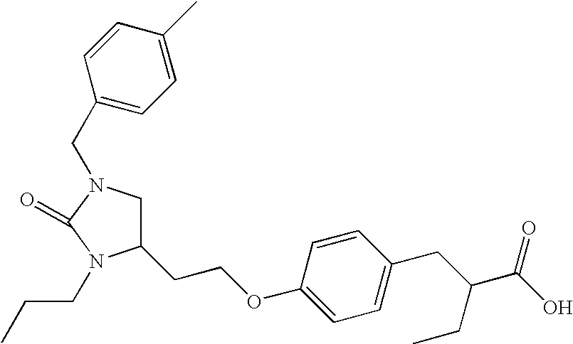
C1N(CC2=CC=C(C)C=C2)C(=O)N(CCC)C1CCOC1=CC=C(CC(CC)C(O)=O)C=C1
